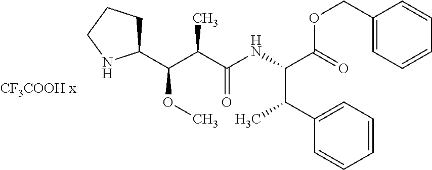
C1(C(C(C(NC(C(=O)OCC2=CC=CC=C2)C(C2=CC=CC=C2)C)=O)C)OC)CCCN1
